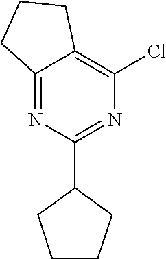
C12=NC(C3CCCC3)=NC(Cl)=C1CCC2
